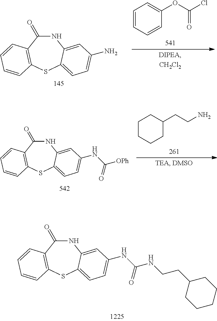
C1(=O)NC2=CC(NC(NCCC3CCCCC3)=O)=CC=C2SC2=C1C=CC=C2.C1(=O)NC2=CC(N)=CC=C2SC2=C1C=CC=C2.C1=CC=CC(OC(=O)Cl)=C1.C1(=O)NC2=CC(NC([OPh])=O)=CC=C2SC2=C1C=CC=C2.C1CCCC(CCN)C1
